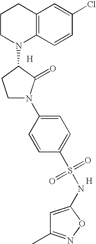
C12=C(C=CC(Cl)=C1)N(C1CCN(C3=CC=C(S(=O)(=O)NC4=CC(C)=NO4)C=C3)C1=O)CCC2.[H].[H]
